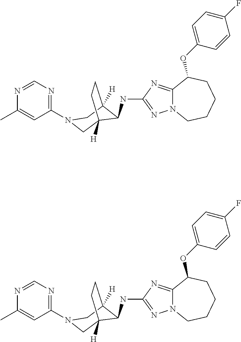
N(C1C2([H])CN(C3=NC=NC(C)=C3)CC1([H])CC2)C1=NN2C(=N1)C(OC1=CC=C(F)C=C1)CCCC2.N(C1C2([H])CN(C3=NC=NC(C)=C3)CC1([H])CC2)C1=NN2C(=N1)C(OC1=CC=C(F)C=C1)CCCC2
